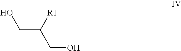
OCC([R1])CO
